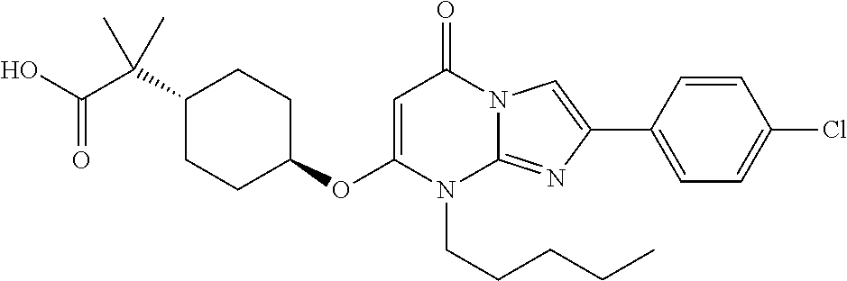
O(C1CCC(C(C(O)=O)(C)C)CC1)C1=CC(=O)N2C(=NC(C3=CC=C(Cl)C=C3)=C2)N1CCCCC
